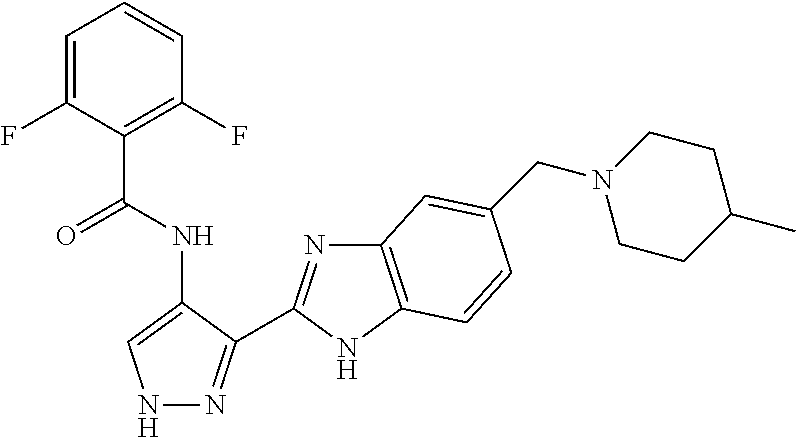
C1=C(F)C(C(NC2=CNN=C2C2=NC3=C(N2)C=CC(CN2CCC(C)CC2)=C3)=O)=C(F)C=C1
